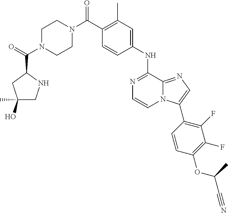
C1(C)=C(C(N2CCN(C(C3CC(C)(O)CN3)=O)CC2)=O)C=CC(NC2=NC=CN3C2=NC=C3C2=C(F)C(F)=C(OC(C)C#N)C=C2)=C1
